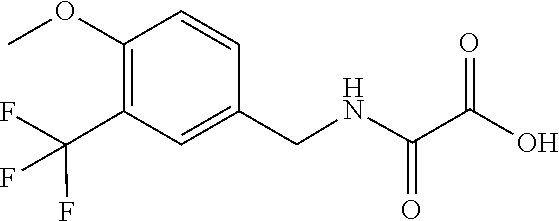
C(C1=C(OC)C=CC(CNC(=O)C(=O)O)=C1)(F)(F)F
